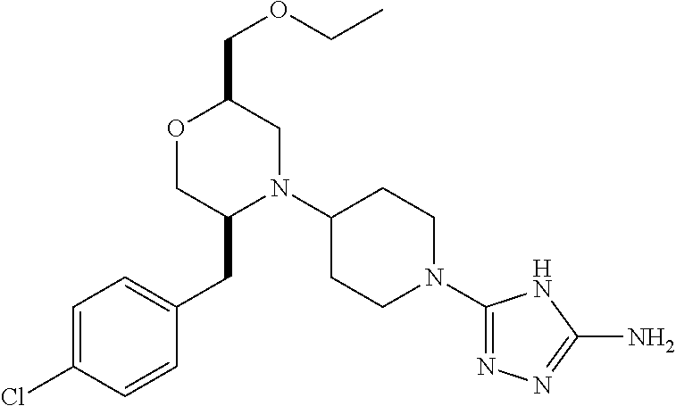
C1=C(Cl)C=CC(CC2N(C3CCN(C4=NN=C(N)N4)CC3)CC(COCC)OC2)=C1
